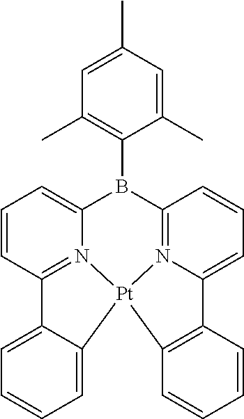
C1=C(C)C=C(C)C(B2C3=CC=CC4=N3[Pt]3(N5=C2C=CC=C5C2=C3C=CC=C2)C2=CC=CC=C42)=C1C
